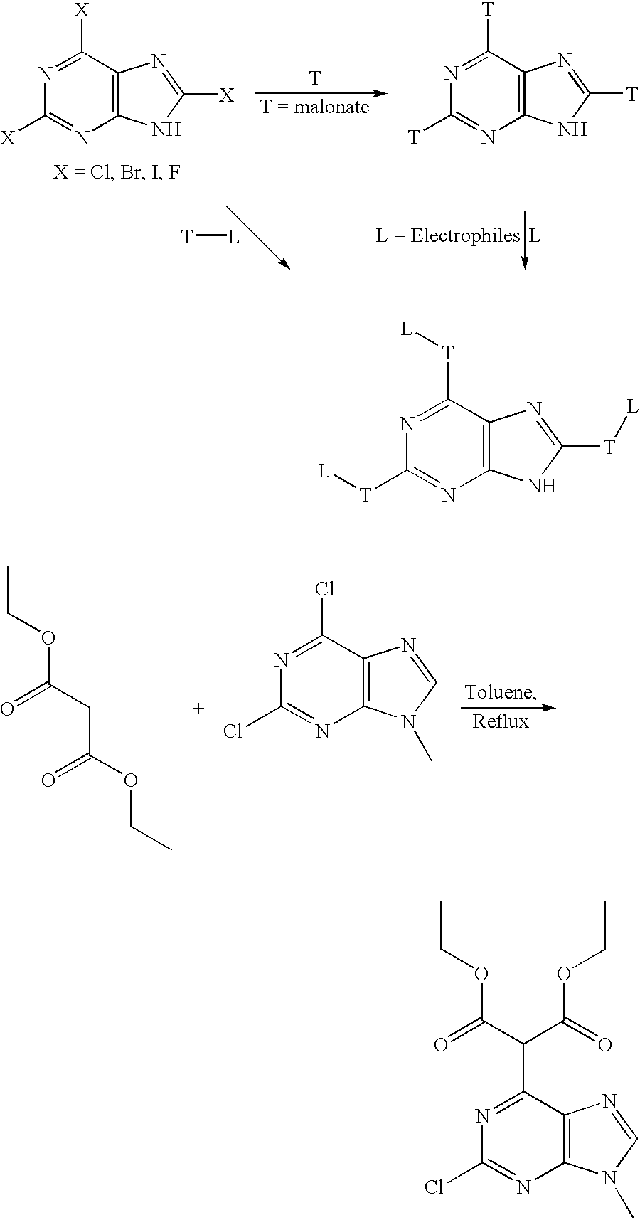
[T][L].C1([T])=NC2=C(C([T])=N1)N=C([T])N2.[T].C1([X])=NC2=C(C([X])=N1)N=C([X])N2.CCOC(CC(OCC)=O)=O.C1(Cl)=NC2=C(C(Cl)=N1)N=CN2C.C1([T][L])=NC2=C(C([T][L])=N1)N=C([T][L])N2.C1(Cl)=NC2=C(C(C(C(OCC)=O)C(OCC)=O)=N1)N=CN2C
